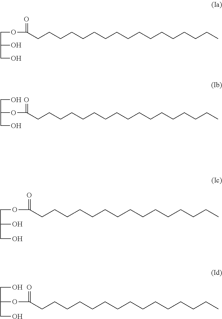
C(C(CO)OC(CCCCCCCCCCCCCCCCC)=O)O.C(C(O)CO)OC(CCCCCCCCCCCCCCCCC)=O.C(C(O)CO)OC(CCCCCCCCCCCCCCC)=O.C(C(CO)OC(CCCCCCCCCCCCCCC)=O)O
